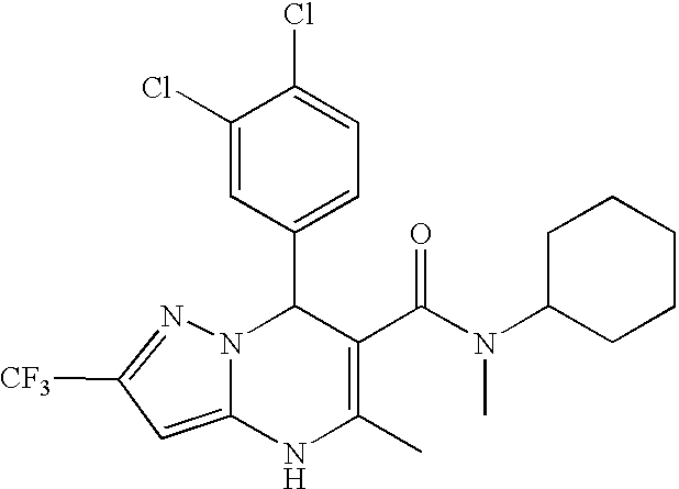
C1(Cl)=CC(C2N3C(=CC([CF3])=N3)NC(C)=C2C(=O)N(C)C2CCCCC2)=CC=C1Cl
